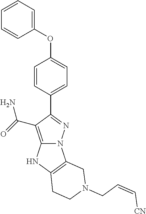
O(C1=CC=C(C2=NN3C(=C2C(N)=O)NC2=C3CN(CC=C[CN])CC2)C=C1)C1=CC=CC=C1
